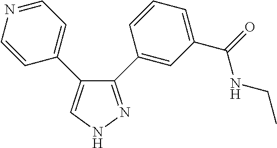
C1(C2=CC(C(NCC)=O)=CC=C2)=NNC=C1C1=CC=NC=C1
